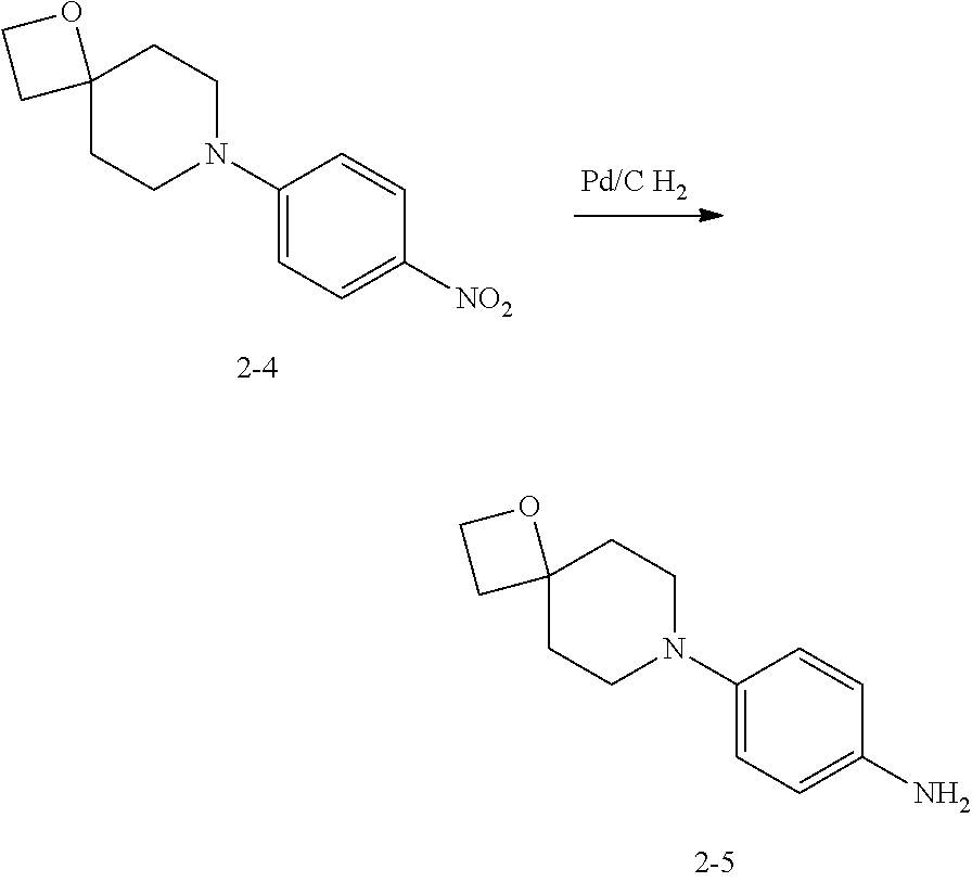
C12(CCN(C3=CC=C(N)C=C3)CC1)OCC2.C12(CCN(C3=CC=C([NO2])C=C3)CC1)OCC2
